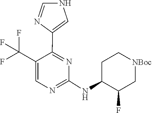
C1(NC2C(F)C[NBoc]CC2)=NC=C(C(F)(F)F)C(C2=CNC=N2)=N1
